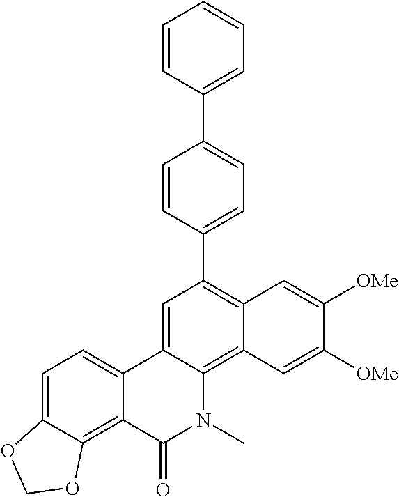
C1=CC(C2=CC=C(C3=C4C(=C5C(=C3)C3=CC=C6C(=C3C(=O)N5C)OCO6)C=C([OMe])C([OMe])=C4)C=C2)=CC=C1
